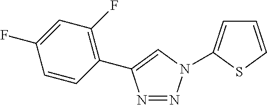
C1=C(N2N=NC(C3=C(F)C=C(F)C=C3)=C2)SC=C1
